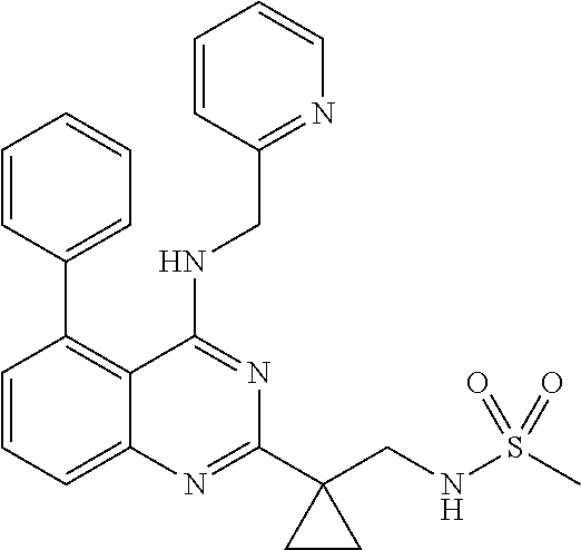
N(CC1(C2=NC3=CC=CC(C4=CC=CC=C4)=C3C(NCC3=NC=CC=C3)=N2)CC1)S(C)(=O)=O
